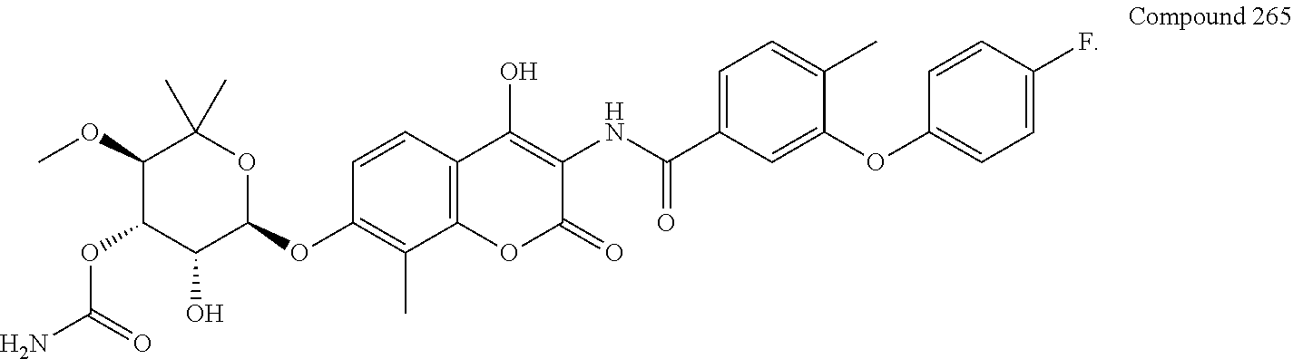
C1(OC)C(OC(N)=O)C(O)C(OC2=C(C)C3=C(C=C2)C(O)=C(NC(C2=CC=C(C)C(OC4=CC=C(F)C=C4)=C2)=O)C(=O)O3)OC1(C)C
